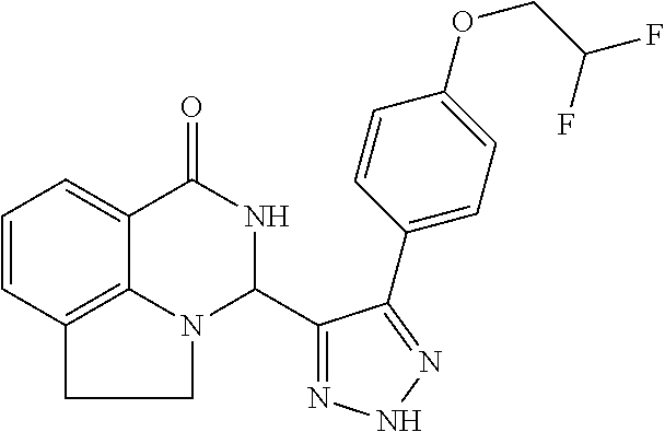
C1=CC2=C3C(=C1)C(=O)NC(C1=NNN=C1C1=CC=C(OCC(F)F)C=C1)N3CC2
